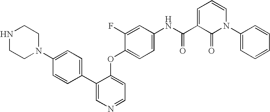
C1(C2=CC=C(N3CCNCC3)C=C2)=CN=CC=C1OC1=CC=C(NC(C2=CC=CN(C3=CC=CC=C3)C2=O)=O)C=C1F
